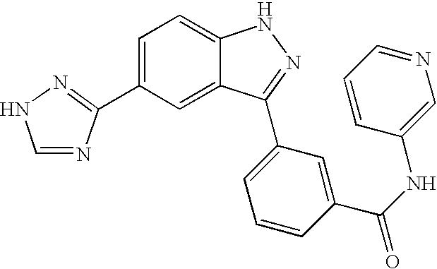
C1=C(C2=NNC=N2)C=C2C(=C1)NN=C2C1=CC=CC(C(NC2=CN=CC=C2)=O)=C1
